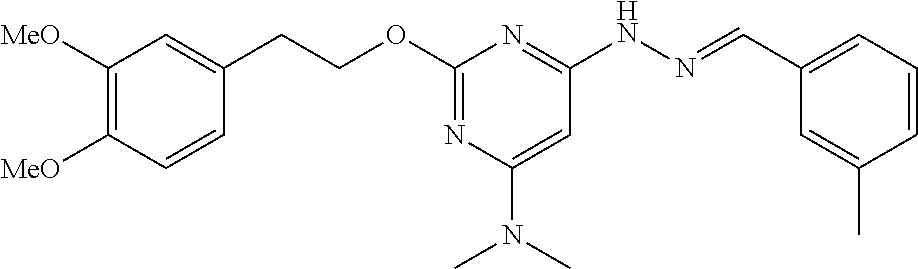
C1([MeO])=C([MeO])C=CC(CCOC2=NC(N(C)C)=CC(NN=CC3=CC=CC(C)=C3)=N2)=C1
